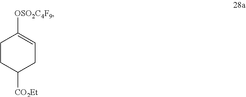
C1CC([CO2Et])CC=C1[OSO2C4F9]
